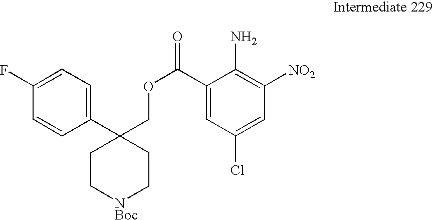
C1(C2(COC(=O)C3=CC(Cl)=CC([NO2])=C3N)CC[NBoc]CC2)=CC=C(F)C=C1
